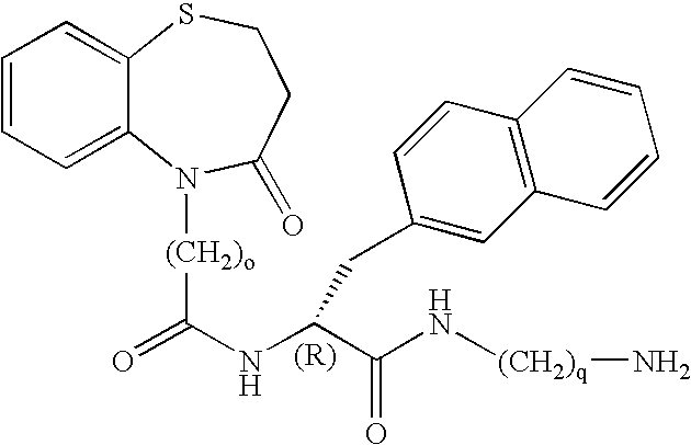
C1=CC=C2C(=C1)SCCC(=O)N2[(CH2)o]C(=O)NC(C(N[(CH2)q]N)=O)CC1=CC2=C(C=C1)C=CC=C2
